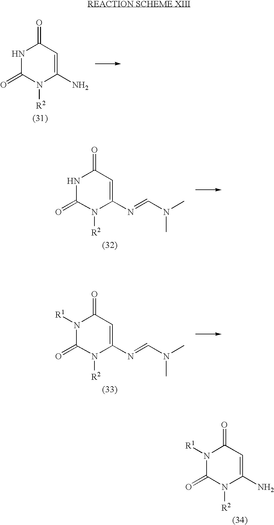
N1C(=O)N([R2])C(N)=CC1=O.N1C(=O)N([R2])C(N=CN(C)C)=CC1=O.N1([R1])C(=O)N([R2])C(N=CN(C)C)=CC1=O.N1([R1])C(=O)N([R2])C(N)=CC1=O
